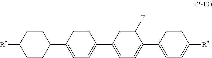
C1CC([R2])CCC1C1=CC=C(C2=CC=C(C3=CC=C([R3])C=C3)C(F)=C2)C=C1
